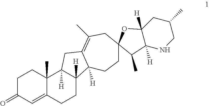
C1C(=O)C=C2C(C)(C1)C1([H])C([H])(CC2)C2([H])C(=C(C)CC3(CC2)OC2([H])C([H])(NCC(C)C2)C3C)C1
